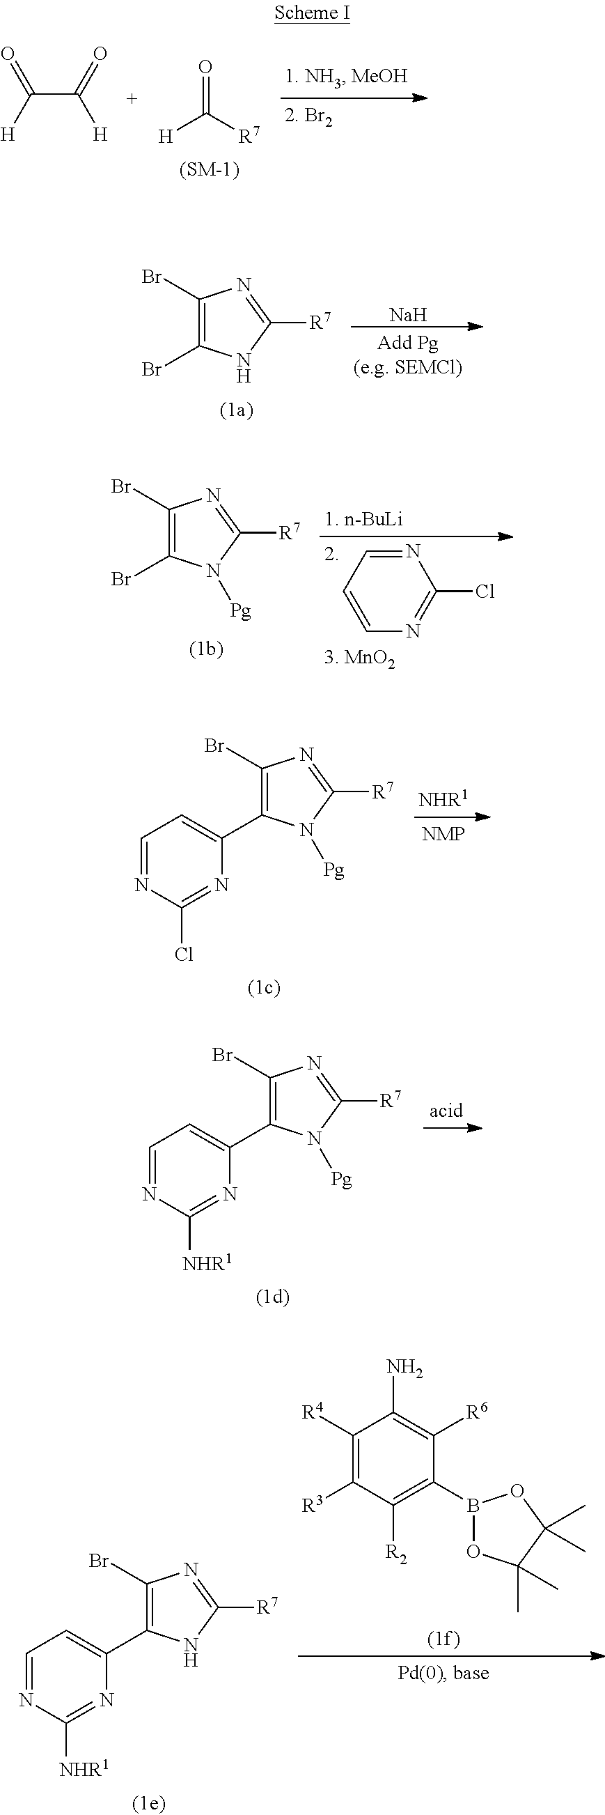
C(C([H])=O)(=O)[H].O=C([R7])[H].[Na].BrC1=C(Br)NC([R7])=N1.N1=CC=CN=C1Cl.BrC1=C(Br)N([Pg])C([R7])=N1.BrC1=C(C2=CC=NC(Cl)=N2)N([Pg])C([R7])=N1.BrC1=C(C2=CC=NC([NHR1])=N2)N([Pg])C([R7])=N1.C1([R4])=C([R3])C([R2])=C(B2OC(C)(C)C(C)(C)O2)C([R6])=C1N.BrC1=C(C2=CC=NC([NHR1])=N2)NC([R7])=N1
